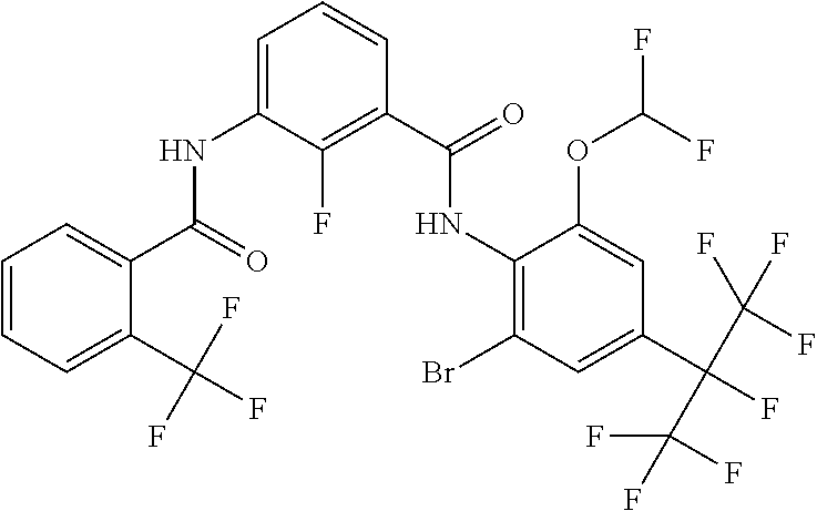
C1=CC=C(C(F)(F)F)C(C(=O)NC2=CC=CC(C(=O)NC3=C(Br)C=C(C(C(F)(F)F)(C(F)(F)F)F)C=C3OC(F)F)=C2F)=C1
